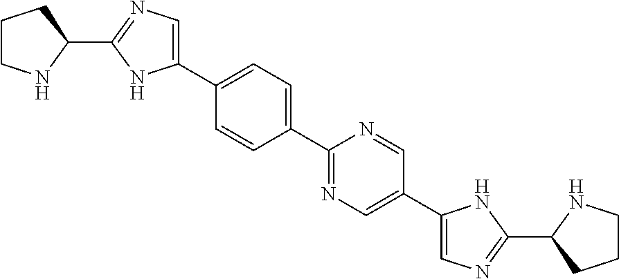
C1(C2=CN=C(C3NCCC3)N2)=CC=C(C2=NC=C(C3=CN=C(C4NCCC4)N3)C=N2)C=C1
